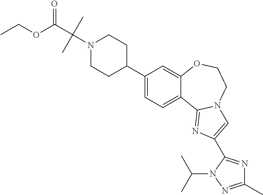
C1(C2CCN(C(C)(C)C(OCC)=O)CC2)=CC=C2C(=C1)OCCN1C2=NC(C2=NC(C)=NN2C(C)C)=C1
